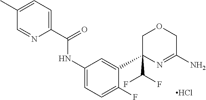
C1=C(C2(C(F)F)COCC(N)=N2)C(F)=CC=C1NC(C1=CC=C(C)C=N1)=O.Cl
